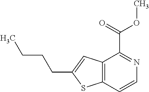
C12=C(C=CN=C1C(=O)OC)SC(CCCC)=C2
